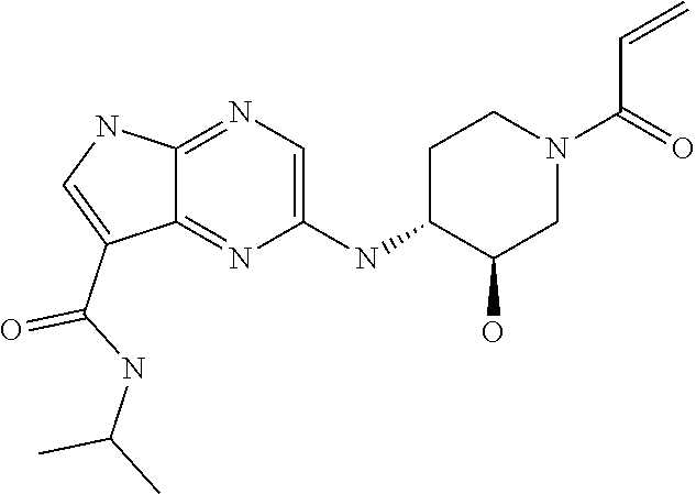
C12=NC=C(NC3C(O)CN(C(C=C)=O)CC3)N=C1C(C(=O)NC(C)C)=CN2
